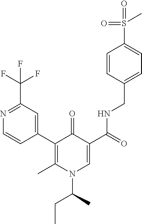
C1=CC(C2=C(C)N(C(C)CC)C=C(C(=O)NCC3=CC=C(S(C)(=O)=O)C=C3)C2=O)=CC(C(F)(F)F)=N1
